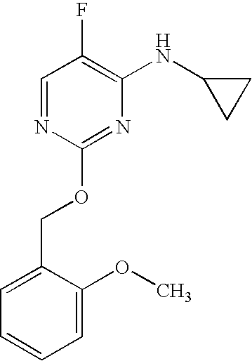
C1=NC(OCC2=CC=CC=C2OC)=NC(NC2CC2)=C1F
